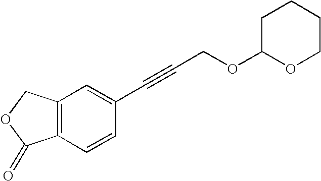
C12=C(C=C(C#CCOC3OCCCC3)C=C1)COC2=O
